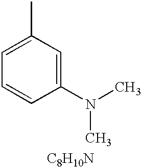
C1(C)=CC=CC(N(C)C)=C1.[C8H10N]
